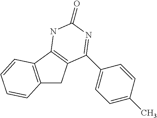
C12=C(C3=C(C1)C(C1=CC=C(C)C=C1)=NC(=O)N3)C=CC=C2
